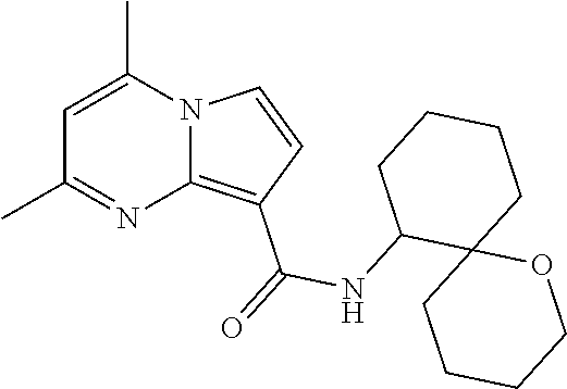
C1=C(C)N2C(=C(C(=O)NC3C4(CCCC3)CCCCO4)C=C2)N=C1C
